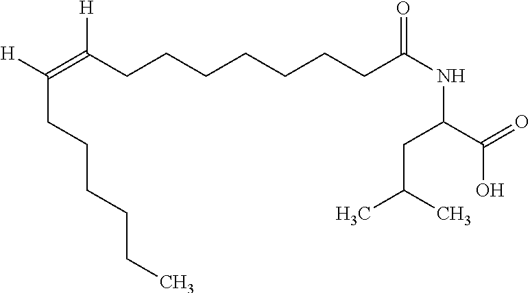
[H]C(=C(CCCCCCCC(NC(C(=O)O)CC(C)C)=O)[H])CCCCCC
